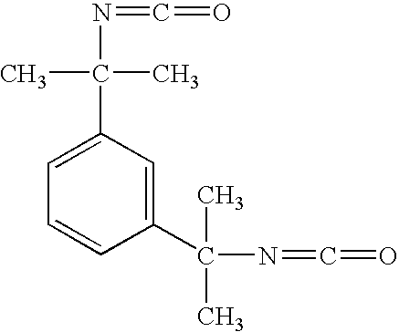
C1=C(C(N=C=O)(C)C)C=C(C(N=C=O)(C)C)C=C1
